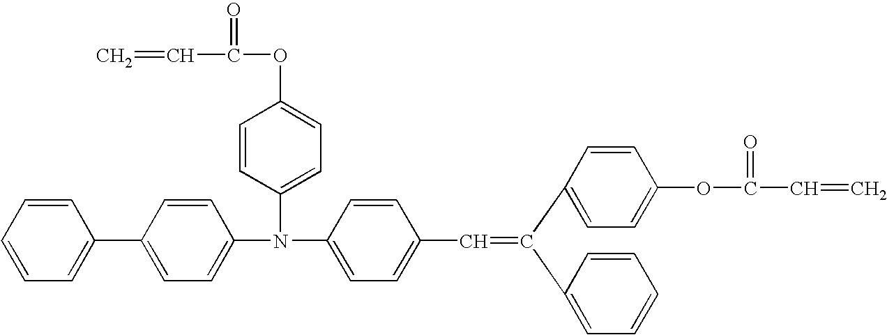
C1=CC=C(C2=CC=C(N(C3=CC=C(OC(=O)C=C)C=C3)C3=CC=C(C=C(C4=CC=C(OC(=O)C=C)C=C4)C4=CC=CC=C4)C=C3)C=C2)C=C1
